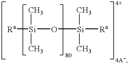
[Ra][Si](C)(C)O[Si]([Ra])(C)C
